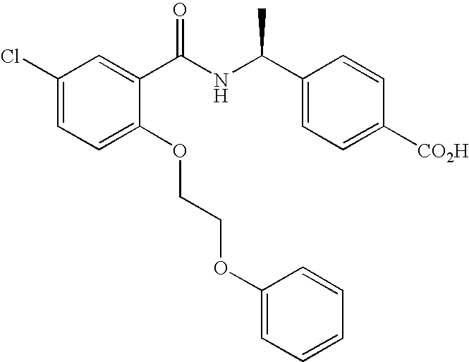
C1(Cl)=CC=C(OCCOC2=CC=CC=C2)C(C(NC(C2=CC=C([CO2H])C=C2)C)=O)=C1
